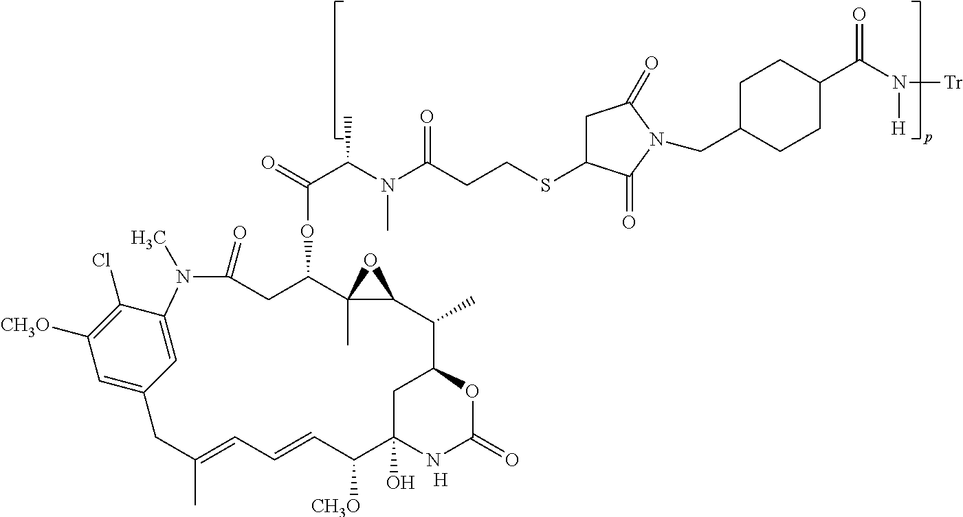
C1=C2C=C(C(Cl)=C1[CH3O])N(C)C(=O)CC(OC(C(N(C(CCSC1CC(=O)N(CC3CCC(C(N([Tr])[H])=O)CC3)C1=O)=O)C)C)=O)C1(C)C(C(C)C3CC(O)(C([CH3O])C=CC=C(C)C2)NC(=O)O3)O1.[H]
